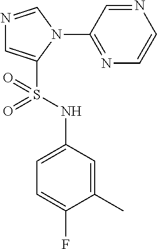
N1=CN(C2=NC=CN=C2)C(S(NC2=CC=C(F)C(C)=C2)(=O)=O)=C1
